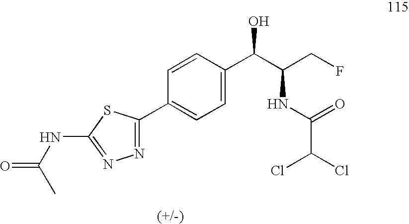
C1=CC(C(C(CF)NC(=O)C(Cl)Cl)O)=CC=C1C1=NN=C(NC(=O)C)S1
